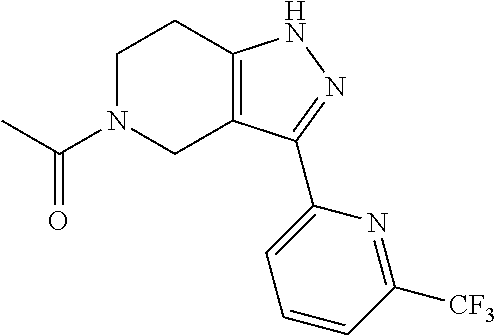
C1N(C(C)=O)CC2=C(C1)NN=C2C1=CC=CC([CF3])=N1
